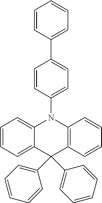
C1=CC=C2C(=C1)N(C1=CC=C(C3=CC=CC=C3)C=C1)C1=C(C2(C2=CC=CC=C2)C2=CC=CC=C2)C=CC=C1
